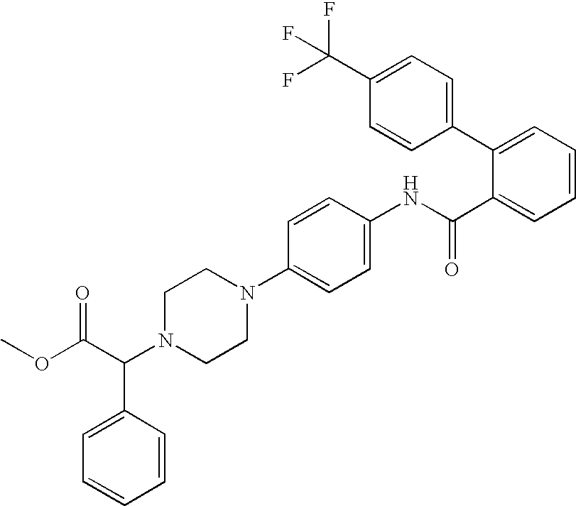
C1=C(C(F)(F)F)C=CC(C2=CC=CC=C2C(NC2=CC=C(N3CCN(C(C4=CC=CC=C4)C(OC)=O)CC3)C=C2)=O)=C1
